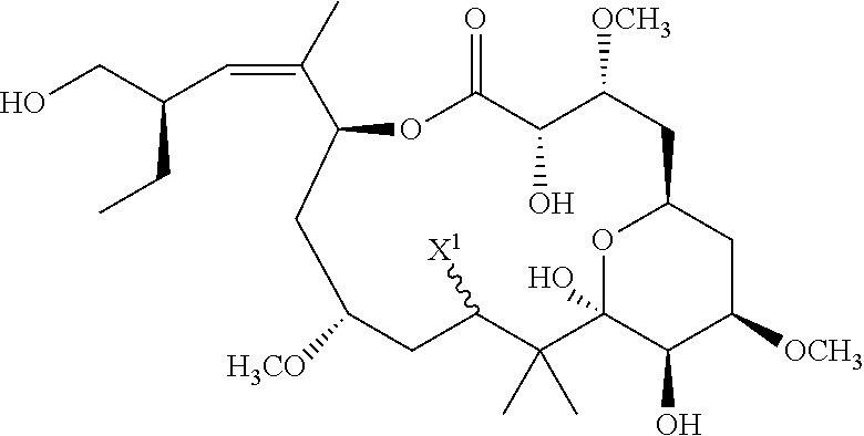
O1C(=O)C(O)C([OCH3])CC2CC([OCH3])C(O)C(O)(O2)C(C)(C)C([X1])CC([H3CO])CC1C(C)=CC(CO)CC
